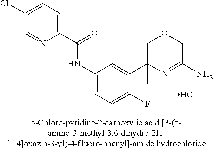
C1(C(=O)NC2=CC=C(F)C(C3(C)N=C(N)COC3)=C2)=CC=C(Cl)C=N1.Cl
